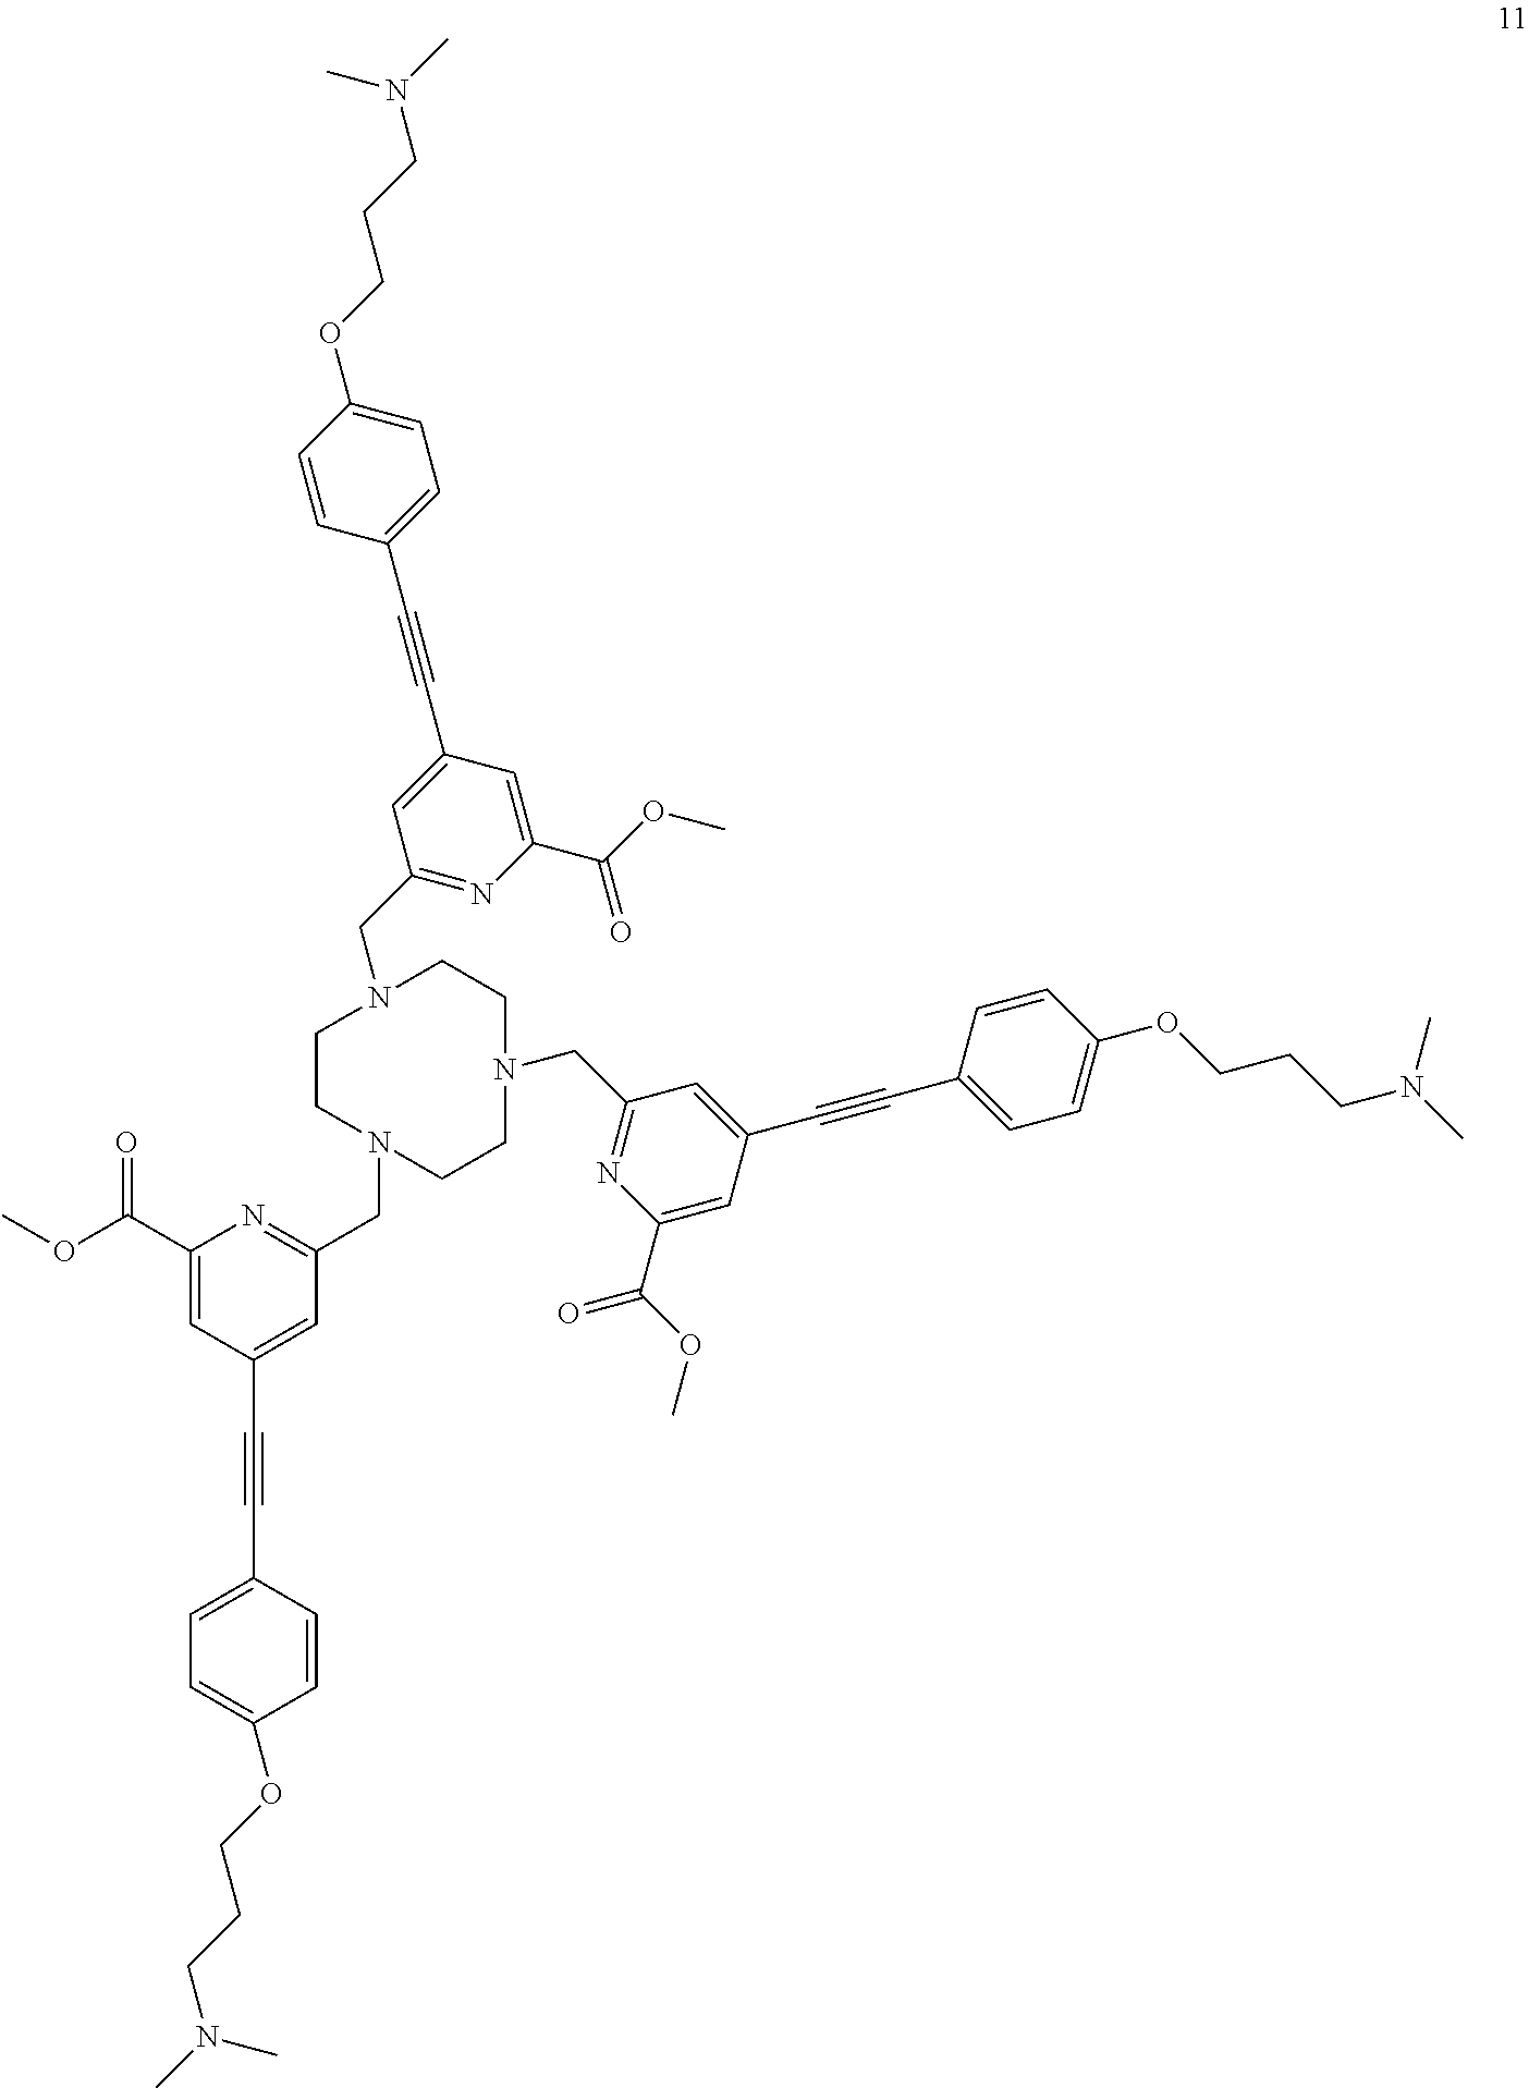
C1CN(CC2=NC(C(OC)=O)=CC(C#CC3=CC=C(OCCCN(C)C)C=C3)=C2)CCN(CC2=NC(C(OC)=O)=CC(C#CC3=CC=C(OCCCN(C)C)C=C3)=C2)CCN1CC1=NC(C(OC)=O)=CC(C#CC2=CC=C(OCCCN(C)C)C=C2)=C1
